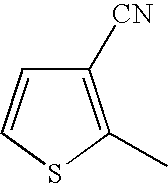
C1([CN])=C(C)SC=C1
